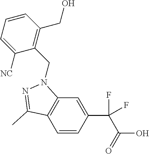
C1=CC(C(F)(C(=O)O)F)=CC2=C1C(C)=NN2CC1=C(CO)C=CC=C1[NC]
